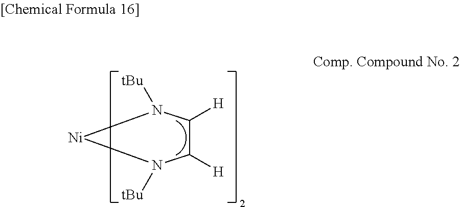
C1([H])C([H])N([tBu])[Ni]N1[tBu]
